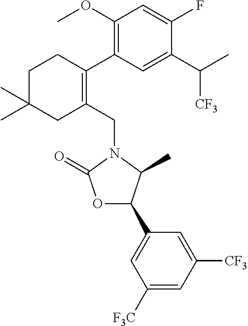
C1(CN2C(=O)OC(C3=CC([F3C])=CC([CF3])=C3)C2C)=C(C2=C(OC)C=C(F)C(C(C)[CF3])=C2)CCC(C)(C)C1
